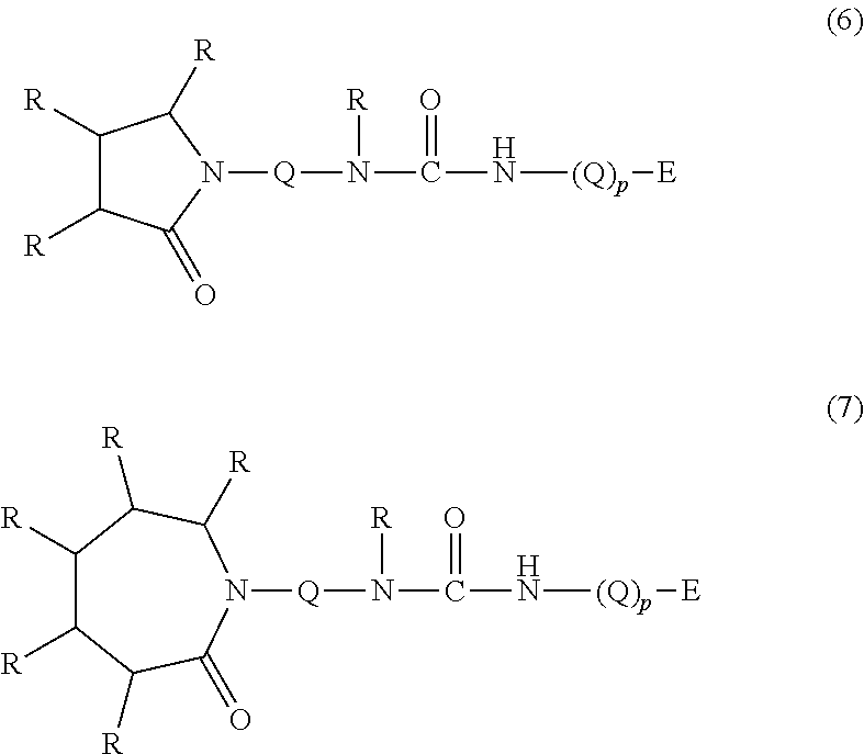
C1([R])C([R])C(=O)N([Q]N(C(N[(Q)p][E])=O)[R])C1[R].N1([Q]N(C(N[(Q)p][E])=O)[R])C([R])C([R])C([R])C([R])C([R])C1=O
